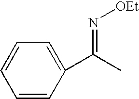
C1=CC(C(=N[OEt])C)=CC=C1
